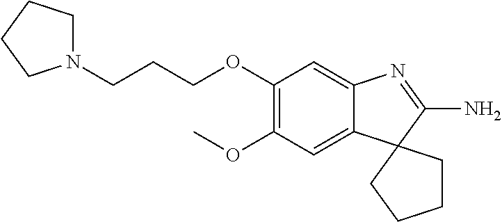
C1(OC)=C(OCCCN2CCCC2)C=C2C(=C1)C1(C(N)=N2)CCCC1
